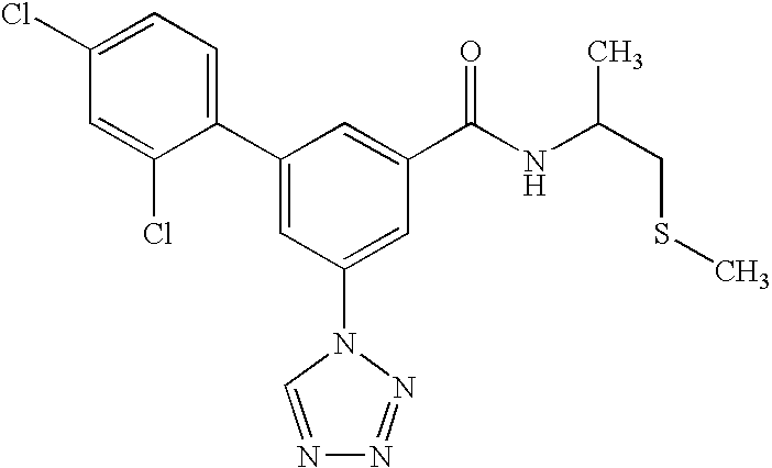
C1(C2=CC(N3C=NN=N3)=CC(C(NC(CSC)C)=O)=C2)=CC=C(Cl)C=C1Cl
